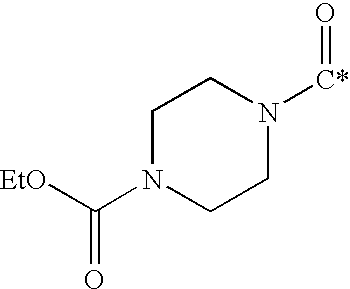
C1N(C([EtO])=O)CCN([C*]=O)C1
